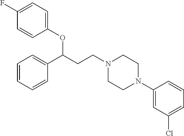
C1(OC(CCN2CCN(C3=CC(Cl)=CC=C3)CC2)C2=CC=CC=C2)=CC=C(F)C=C1
